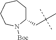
C1(CC(C)(C)C)CCCCCN1[Boc]
